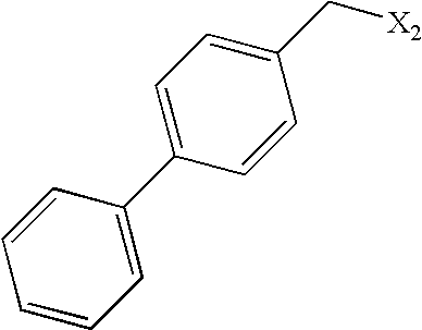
C1=CC=C(C2=CC=C(C[X2])C=C2)C=C1
